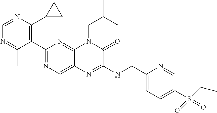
C1=NC(C2CC2)=C(C2=NC=C3C(=N2)N(CC(C)C)C(=O)C(NCC2=CC=C(S(=O)(=O)CC)C=N2)=N3)C(C)=N1
